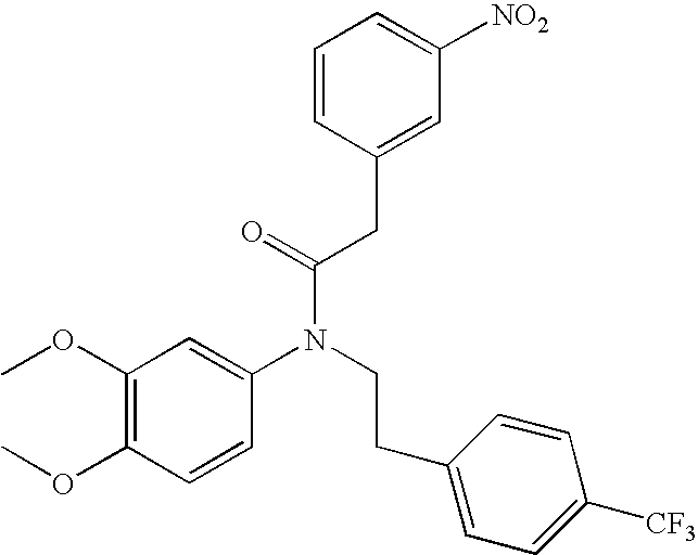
C1(OC)=C(OC)C=CC(N(CCC2=CC=C([CF3])C=C2)C(=O)CC2=CC([NO2])=CC=C2)=C1
